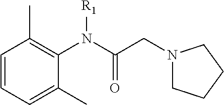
C1=CC=C(C)C(N(C(CN2CCCC2)=O)[R1])=C1C
